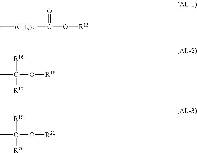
C[(CH2)A1]C(O[R15])=O.CC(O[R18])([R16])[R17].CC(O[R21])([R19])[R20]
